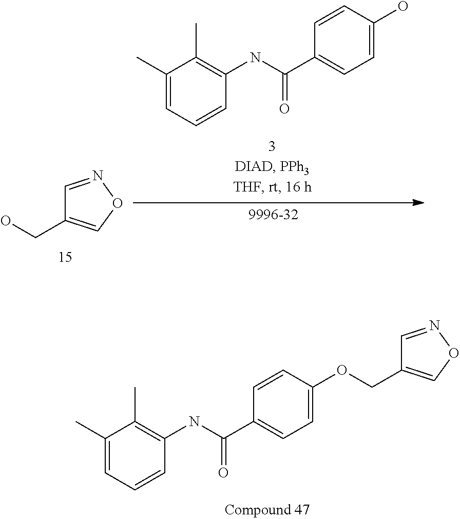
C1=C(C)C(C)=C(NC(C2=CC=C(O)C=C2)=O)C=C1.C1=NOC=C1CO.C1=C(C)C(C)=C(NC(C2=CC=C(OCC3=CON=C3)C=C2)=O)C=C1
